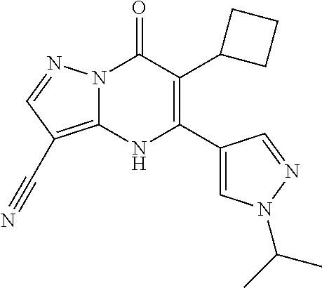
N12C(=C(C#N)C=N1)NC(C1=CN(C(C)C)N=C1)=C(C1CCC1)C2=O
